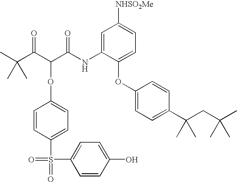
CC(C(C(C(NC1=CC([NHSO2Me])=CC=C1OC1=CC=C(C(CC(C)(C)C)(C)C)C=C1)=O)OC1=CC=C(S(=O)(=O)C2=CC=C(O)C=C2)C=C1)=O)(C)C
